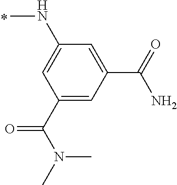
C1(C(N(C)C)=O)=CC(C(=O)N)=CC(NC)=C1
